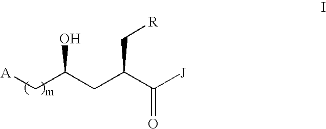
[A]CC(CC(C([J])=O)C[R])O
